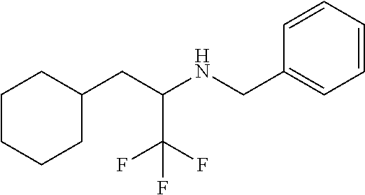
C1(CC(NCC2=CC=CC=C2)C(F)(F)F)CCCCC1
